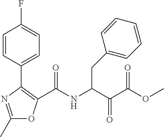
C1(C)=NC(C2=CC=C(F)C=C2)=C(C(NC(C(C(OC)=O)=O)CC2=CC=CC=C2)=O)O1
